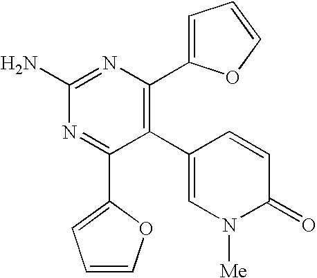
C1(N)=NC(C2=CC=CO2)=C(C2=CN([Me])C(=O)C=C2)C(C2=CC=CO2)=N1
